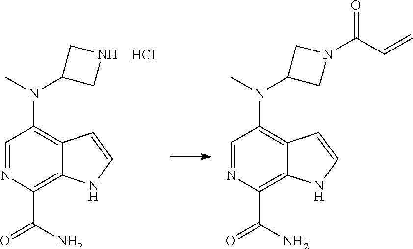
C1=NC(C(=O)N)=C2C(=C1N(C)C1CNC1)C=CN2.Cl.C1=NC(C(=O)N)=C2C(=C1N(C)C1CN(C(C=C)=O)C1)C=CN2
